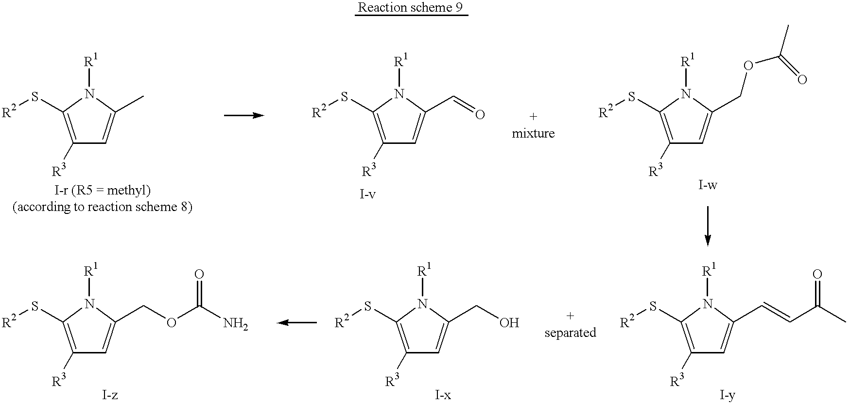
C1([R3])=C(S[R2])N([R1])C(C)=C1.C1([R3])=C(S[R2])N([R1])C(C=O)=C1.C1([R3])=C(S[R2])N([R1])C(COC(=O)C)=C1.C1([R3])=C(S[R2])N([R1])C(C=CC(C)=O)=C1.C1([R3])=C(S[R2])N([R1])C(CO)=C1.C1([R3])=C(S[R2])N([R1])C(COC(N)=O)=C1
